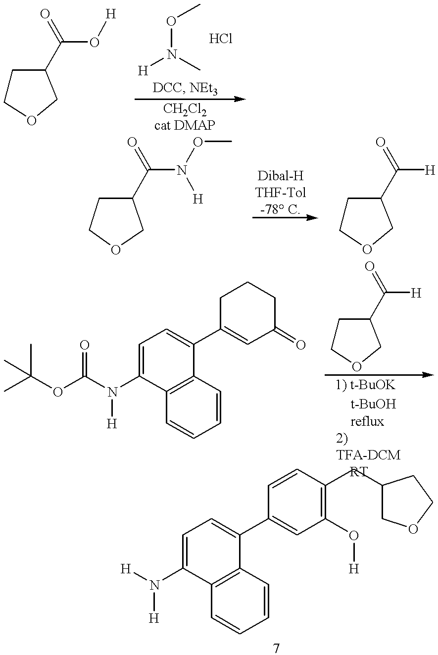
C1COCC1C(O[H])=O.[H]N(C)OC.C1(C(N([H])OC)=O)CCOC1.C1COCC1C([H])=O.C1=C(N(C(OC(C)(C)C)=O)[H])C2=C(C(C3=CC(=O)CCC3)=C1)C=CC=C2.C1COCC1C([H])=O.C1=C(N([H])[H])C2=C(C(C3=CC(O[H])=C(CC4COCC4)C=C3)=C1)C=CC=C2
